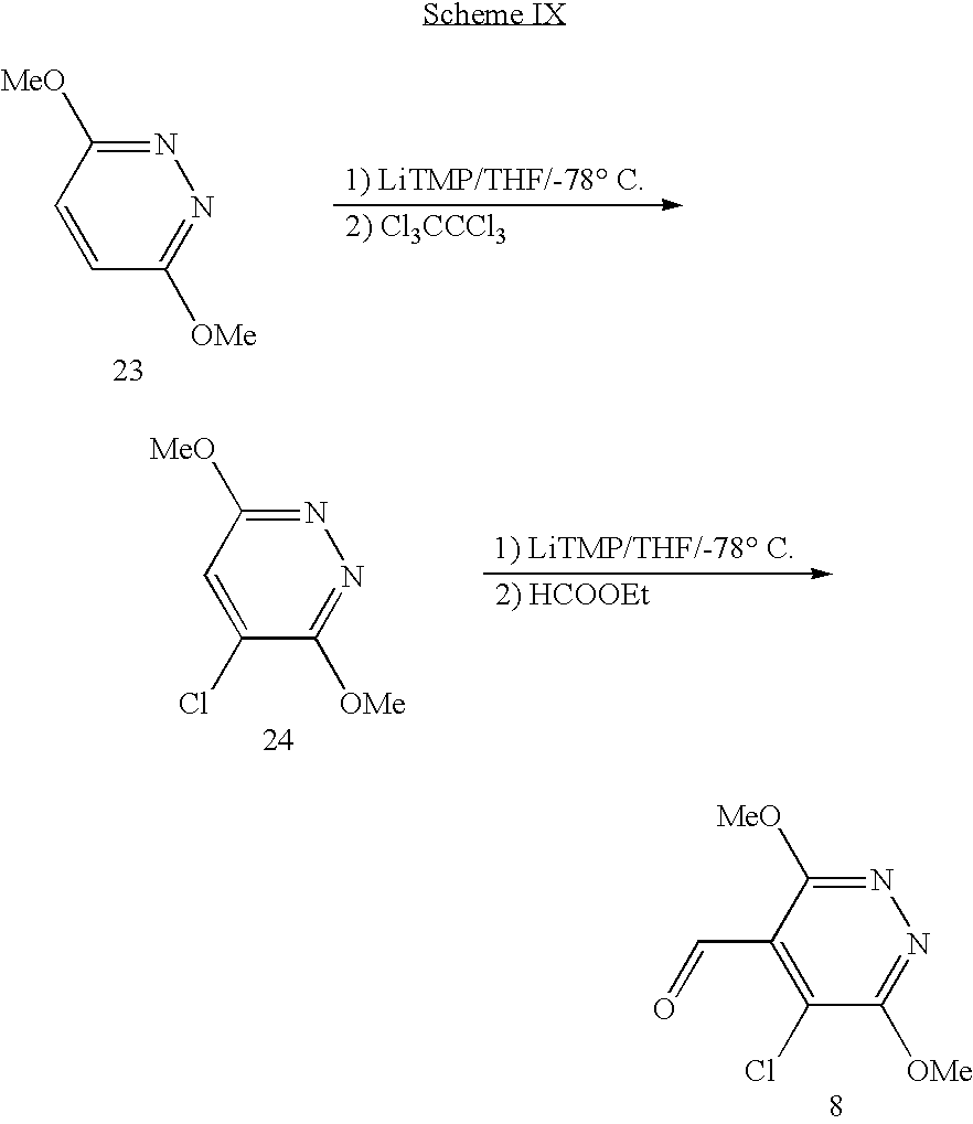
N1=C([MeO])C=CC([OMe])=N1.N1=C([MeO])C=C(Cl)C([OMe])=N1.N1=C([MeO])C(C=O)=C(Cl)C([OMe])=N1
